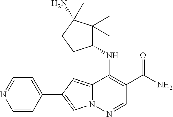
N12C(=CC(C3=CC=NC=C3)=C1)C(NC1C(C)(C)C(N)(C)CC1)=C(C(N)=O)C=N2
